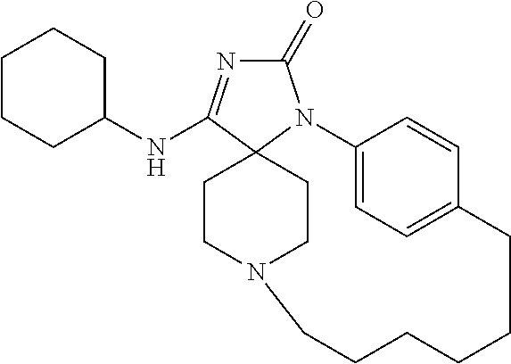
C1(=O)N=C(NC2CCCCC2)C23N1C1=CC=C(C=C1)CCCCCCN(CC2)CC3
